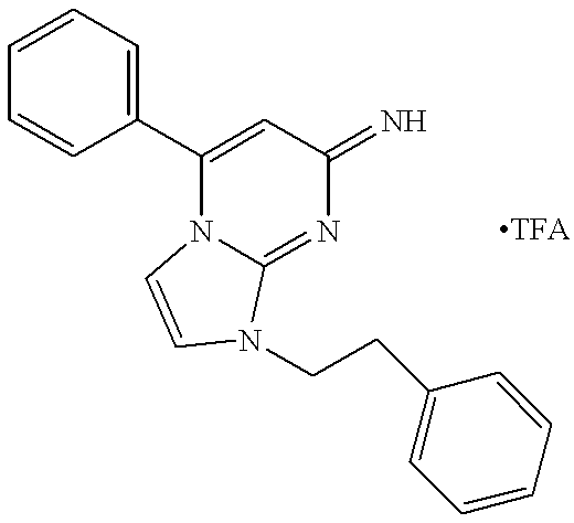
C1(C2=CC(=N)N=C3N2C=CN3CCC2=CC=CC=C2)=CC=CC=C1
